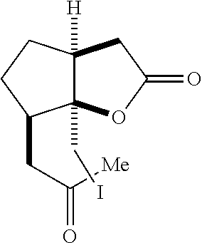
C12(CI)C([H])(CC(=O)O1)CCC2CC(=O)[Me]
